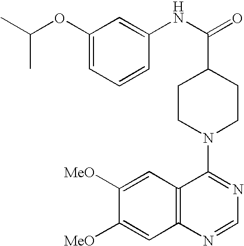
C1(NC(C2CCN(C3=NC=NC4=C3C=C([MeO])C([MeO])=C4)CC2)=O)=CC(OC(C)C)=CC=C1
